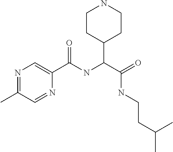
N1=C(C)C=NC(C(NC(C(=O)NCCC(C)C)C2CCNCC2)=O)=C1
